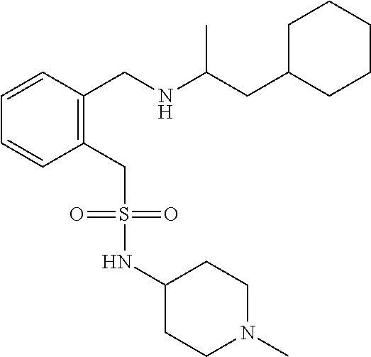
C1C(CC(NCC2=C(CS(NC3CCN(C)CC3)(=O)=O)C=CC=C2)C)CCCC1
